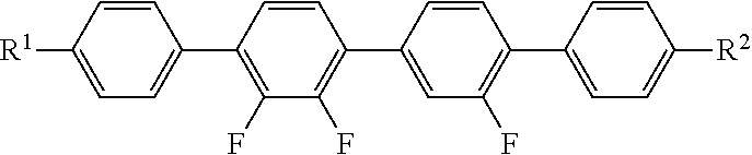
C1=CC([R1])=CC=C1C1=C(F)C(F)=C(C2=CC(F)=C(C3=CC=C([R2])C=C3)C=C2)C=C1
